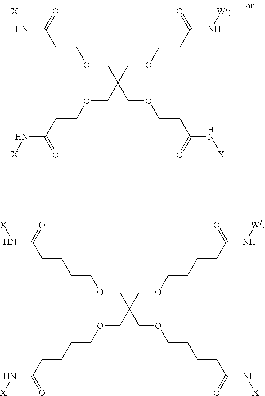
C(COCCC(N)=O)(COCCC(N[WI])=O)(COCCC(N[X])=O)COCCC(N[X])=O.[X].C(COCCCCC(N[X])=O)(COCCCCC(N[WI])=O)(COCCCCC(N[X])=O)COCCCCC(N[X])=O
